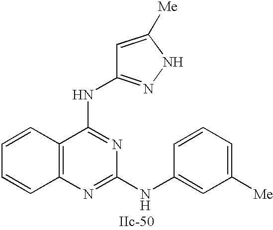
C12=C(N=C(NC3=CC([Me])=CC=C3)N=C1NC1=NNC([Me])=C1)C=CC=C2
